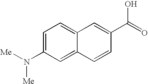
C1=C(N([Me])[Me])C=C2C(=C1)C=C(C(=O)O)C=C2
